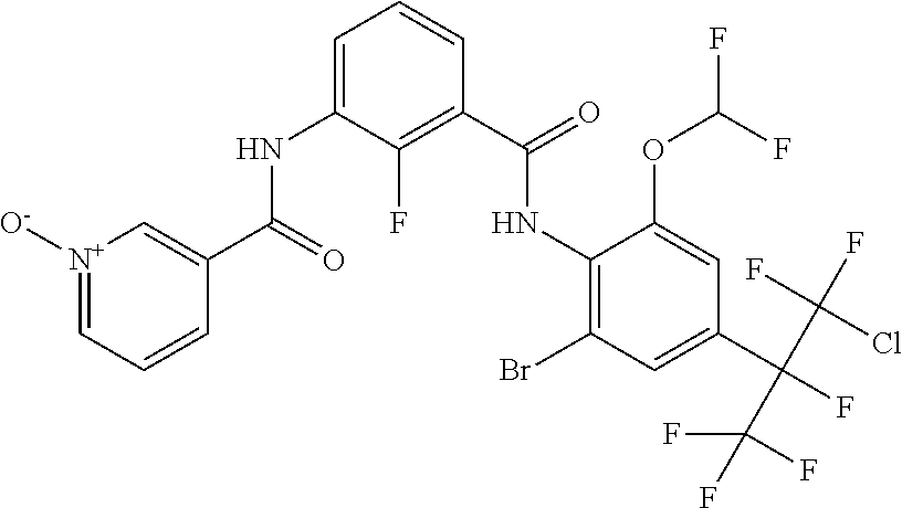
[N+]1([O-])=CC=CC(C(NC2=CC=CC(C(NC3=C(Br)C=C(C(F)(C(F)(Cl)F)C(F)(F)F)C=C3OC(F)F)=O)=C2F)=O)=C1
